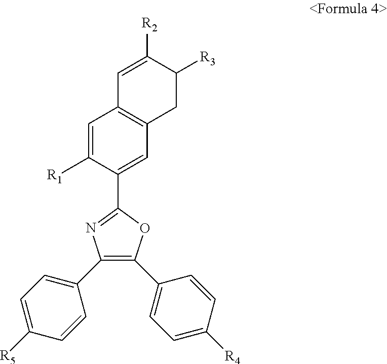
C1(C2=CC=C([R5])C=C2)=C(C2=CC=C([R4])C=C2)OC(C2=CC3=C(C=C2[R1])C=C([R2])C([R3])C3)=N1
